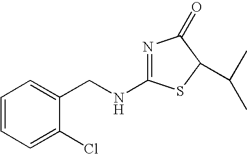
N1=C(NCC2=CC=CC=C2Cl)SC(C(C)C)C1=O
